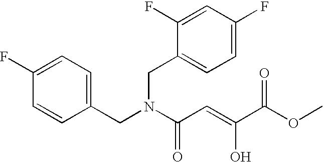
C1(CN(C(C=C(C(OC)=O)O)=O)CC2=CC=C(F)C=C2F)=CC=C(F)C=C1
